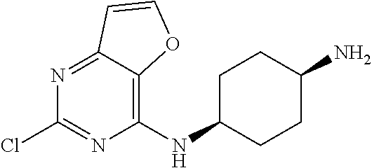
C1C(NC2=C3C(=NC(Cl)=N2)C=CO3)CCC(N)C1
